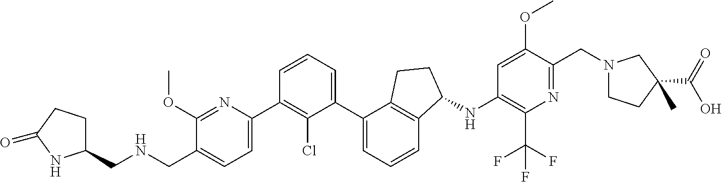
C1(CNCC2=CC=C(C3=C(Cl)C(C4=CC=CC5=C4CCC5NC4=C(C(F)(F)F)N=C(CN5CCC(C)(C(=O)O)C5)C(OC)=C4)=CC=C3)N=C2OC)CCC(=O)N1
